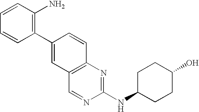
C1=CC(N)=C(C2=CC3=C(C=C2)N=C(NC2CCC(O)CC2)N=C3)C=C1
